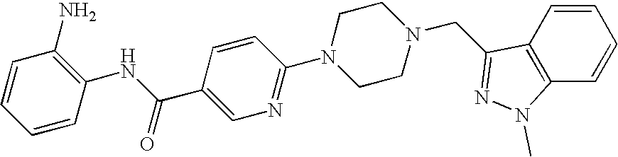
C1(NC(C2=CN=C(N3CCN(CC4=NN(C)C5=C4C=CC=C5)CC3)C=C2)=O)=C(N)C=CC=C1
